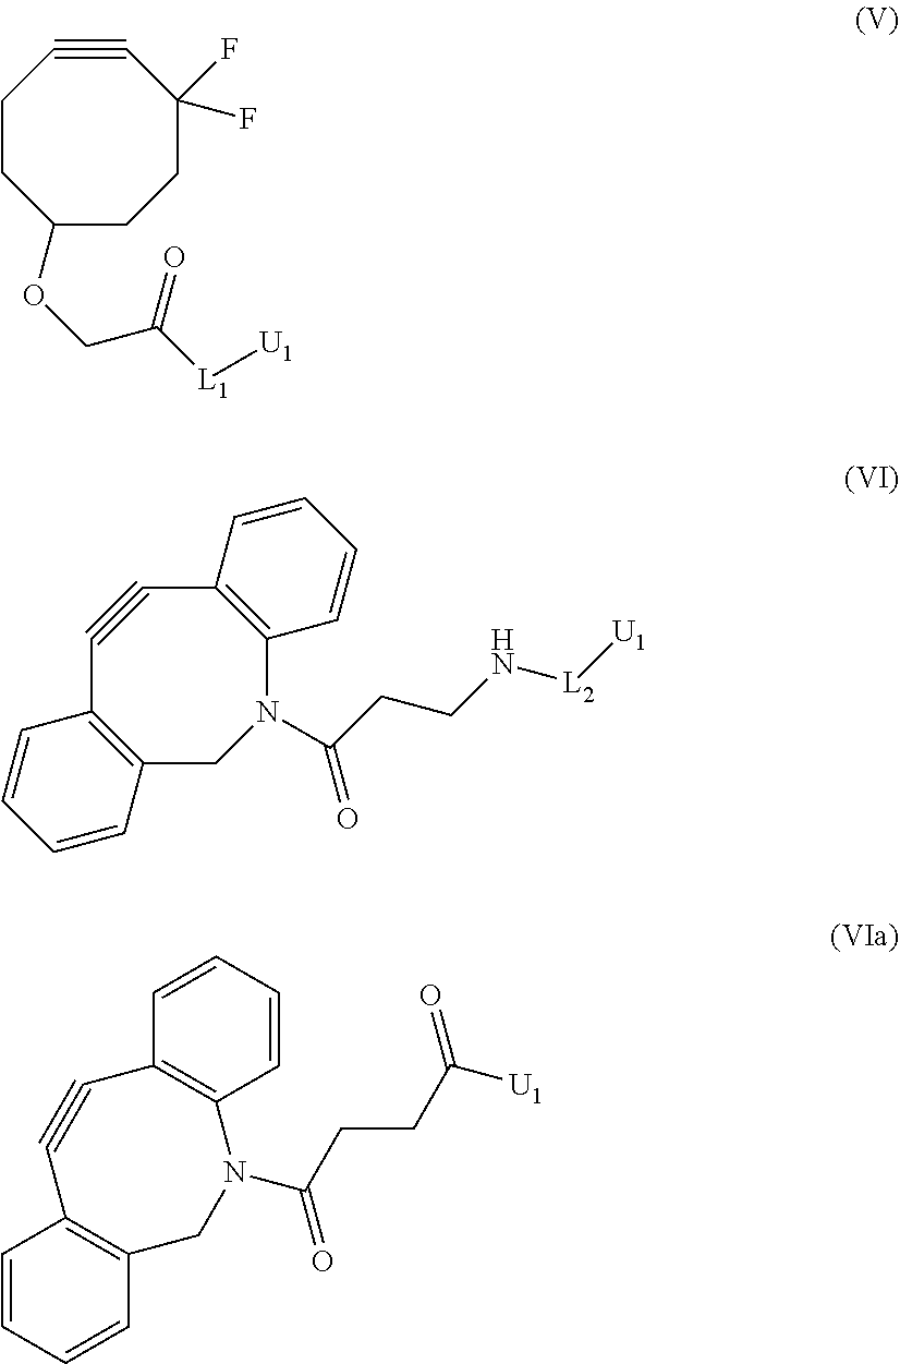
C1(OCC([L1][U1])=O)CCC(F)(F)C#CCC1.C12=C(C#CC3=C(N(C(CCN[L2][U1])=O)C1)C=CC=C3)C=CC=C2.C12=C(C#CC3=C(N(C(CCC([U1])=O)=O)C1)C=CC=C3)C=CC=C2
